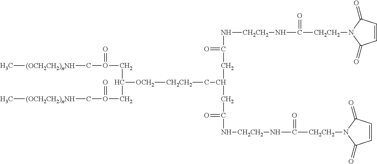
C([CH2CH2]N1C(=O)C=CC1=O)(=O)N[CH2CH2]NC(CC(CC(=O)N[CH2CH2]NC([CH2CH2]N1C(=O)C=CC1=O)=O)C[CH2CH2][OCH2]C(CO(=O)C[(OCH2CH2)nNH]C)CO(=O)C[(OCH2CH2)nNH]C)=O
